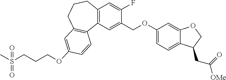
C12=C(C=C(COC3=CC=C4C(=C3)OCC4CC([OMe])=O)C(F)=C1)C1=C(CCC2)C=C(OCCCS(C)(=O)=O)C=C1
